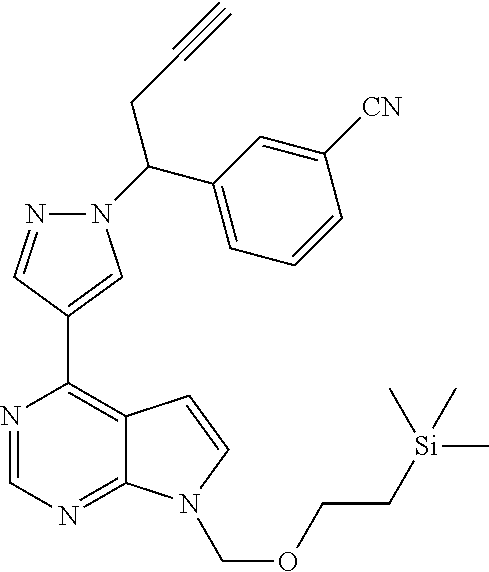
N1=CN=C2C(=C1C1=CN(C(C3=CC=CC([CN])=C3)CC#C)N=C1)C=CN2COCC[Si](C)(C)C
